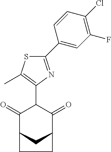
C1(=O)C2CC(C(=O)C1C1=C(C)SC(C3=CC(F)=C(Cl)C=C3)=N1)CC2
